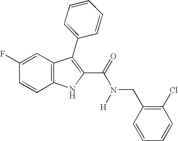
C1=C(F)C=CC2=C1C(C1=CC=CC=C1)=C(C(=O)N(CC1=C(Cl)C=CC=C1)[H])N2
